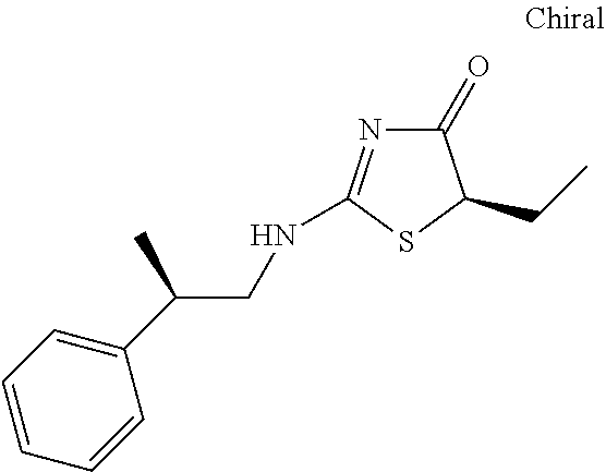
N(C1=NC(=O)C(CC)S1)CC(C1=CC=CC=C1)C
